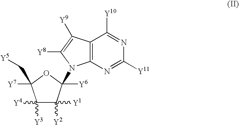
C1([Y3])([Y4])C([Y2])([Y1])C([Y6])(N2C3=C(C([Y10])=NC([Y11])=N3)C([Y9])=C2[Y8])OC1(C[Y5])[Y7]
